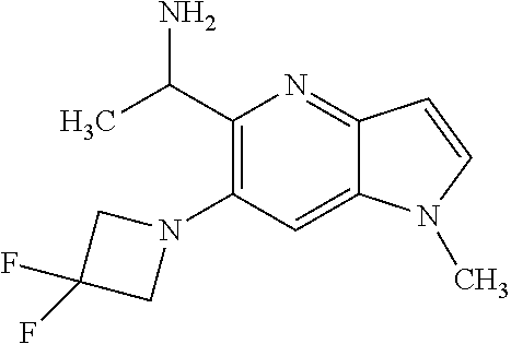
C1(C(C)N)=C(N2CC(F)(F)C2)C=C2C(=N1)C=CN2C
